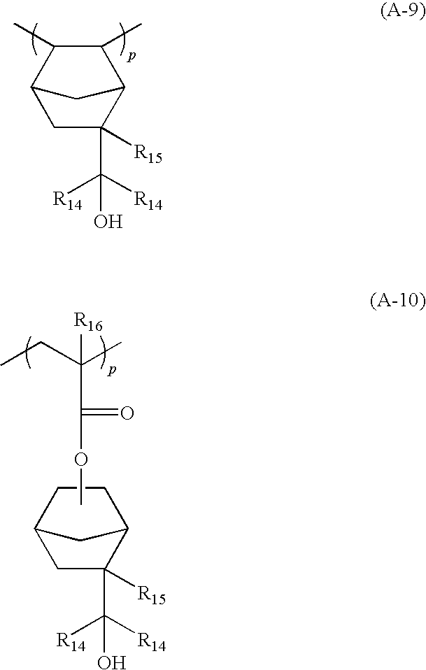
C1C(C([R14])([R14])O)([R15])C2C(C)C(C)C1C2.C1C(C([R14])([R14])O)([R15])C2CC1CC2.COC(=O)C(C)(CC)[R16]
